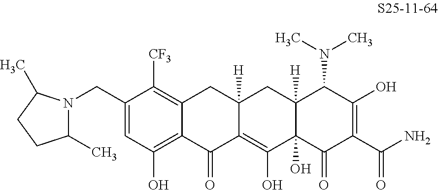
C(C1=CC(O)=C2C(=C1[CF3])CC1([H])C(=C(O)C3(O)C([H])(C1)C(N(C)C)C(O)=C(C(N)=O)C3=O)C2=O)N1C(C)CCC1C
